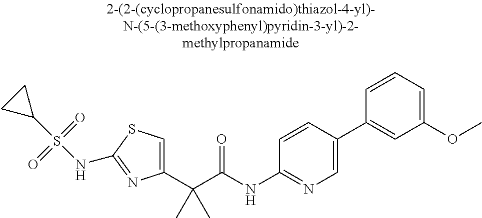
C1(C(C(NC2=NC=C(C3=CC(OC)=CC=C3)C=C2)=O)(C)C)=CSC(NS(C2CC2)(=O)=O)=N1
